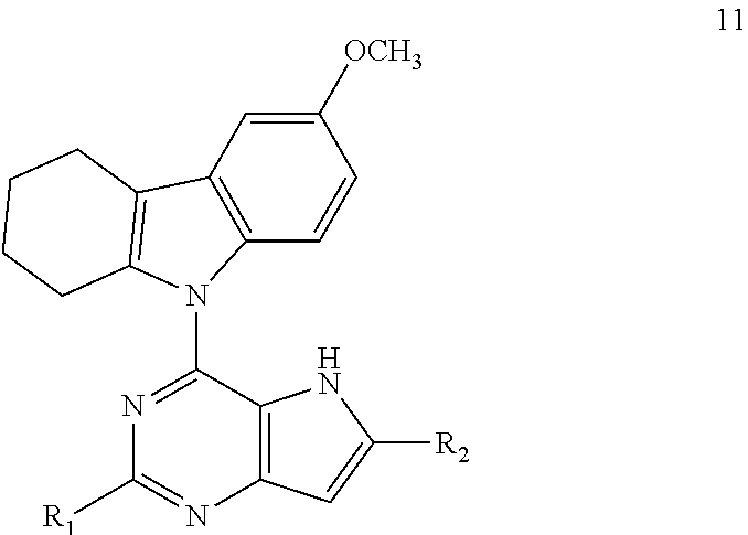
C1([OCH3])=CC2=C(C=C1)N(C1=NC([R1])=NC3=C1NC([R2])=C3)C1=C2CCCC1
